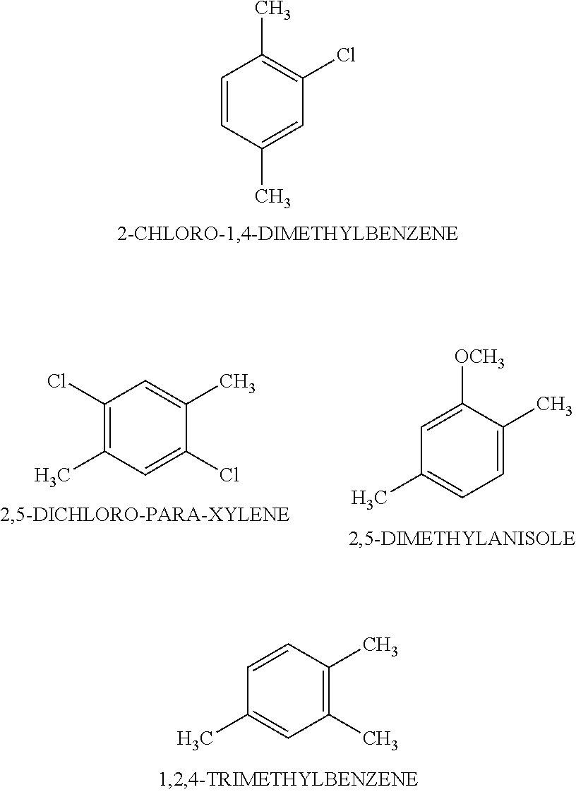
C1=CC(C)=CC(Cl)=C1C.C1=C([OCH3])C(C)=CC=C1C.C1(Cl)=C(C)C=C(Cl)C(C)=C1.C1=CC(C)=C(C)C=C1C
